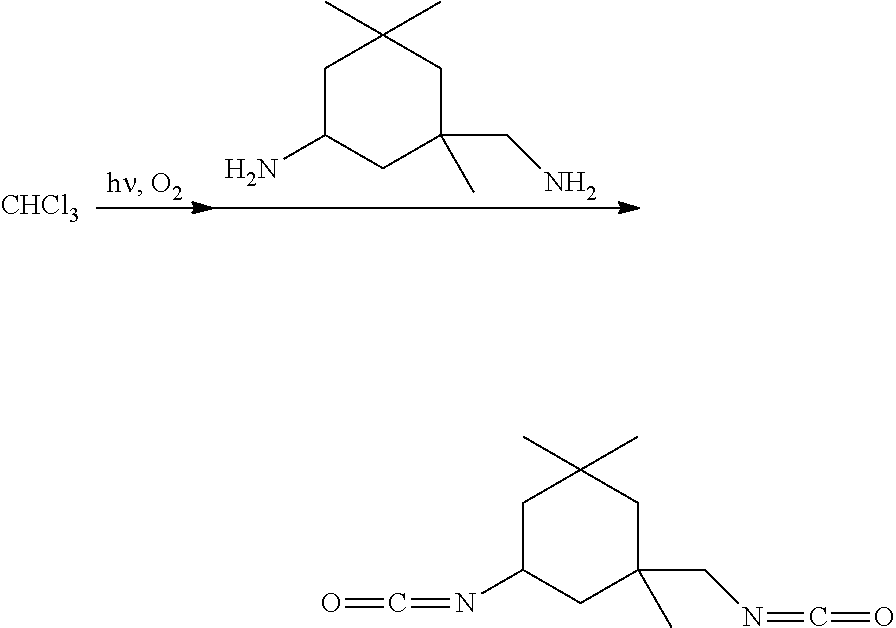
[CHCl3].C1C(N)CC(CN)(C)CC1(C)C.C1C(N=C=O)CC(CN=C=O)(C)CC1(C)C
